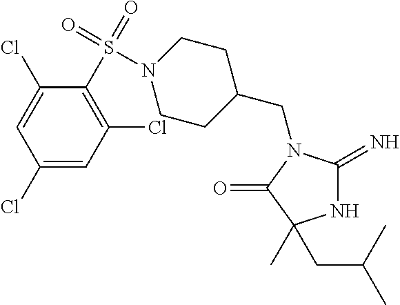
N1C(=N)N(CC2CCN(S(C3=C(Cl)C=C(Cl)C=C3Cl)(=O)=O)CC2)C(=O)C1(CC(C)C)C
